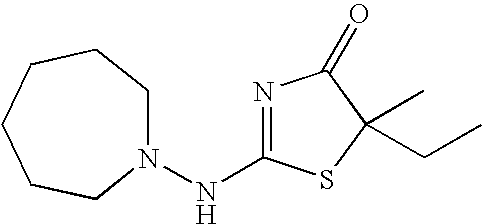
N1(NC2=NC(=O)C(CC)(C)S2)CCCCCC1
